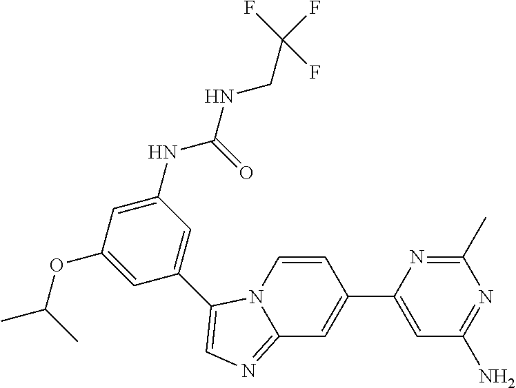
C1=CN2C(=NC=C2C2=CC(NC(NCC(F)(F)F)=O)=CC(OC(C)C)=C2)C=C1C1=CC(N)=NC(C)=N1
